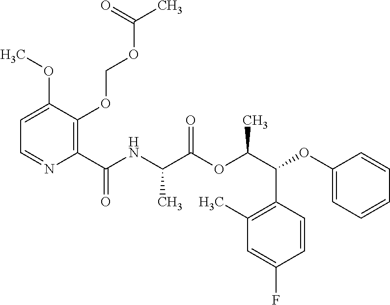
C1=C(OC)C(OCOC(C)=O)=C(C(NC(C(OC(C(C2=C(C)C=C(F)C=C2)OC2=CC=CC=C2)C)=O)C)=O)N=C1
